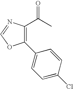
C1(C2=CC=C(Cl)C=C2)=C(C(C)=O)N=CO1
